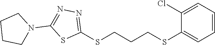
C1=CC=C(Cl)C(SCCCSC2=NN=C(N3CCCC3)S2)=C1
